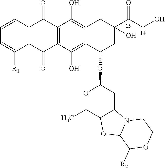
C1=CC2=C(C([R1])=C1)C(=O)C1=C(C2=O)C(O)=C2C(=C1O)C(OC1OC(C)C3C(C1)N1C(O3)C([R2])OCC1)CC(C(CO)=O)(O)C2
